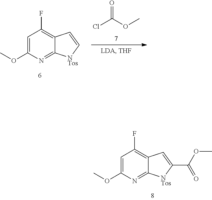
C1=C(OC)N=C2C(=C1F)C=C[NTos]2.ClC(OC)=O.C1=C(OC)N=C2C(=C1F)C=C(C(OC)=O)[NTos]2
